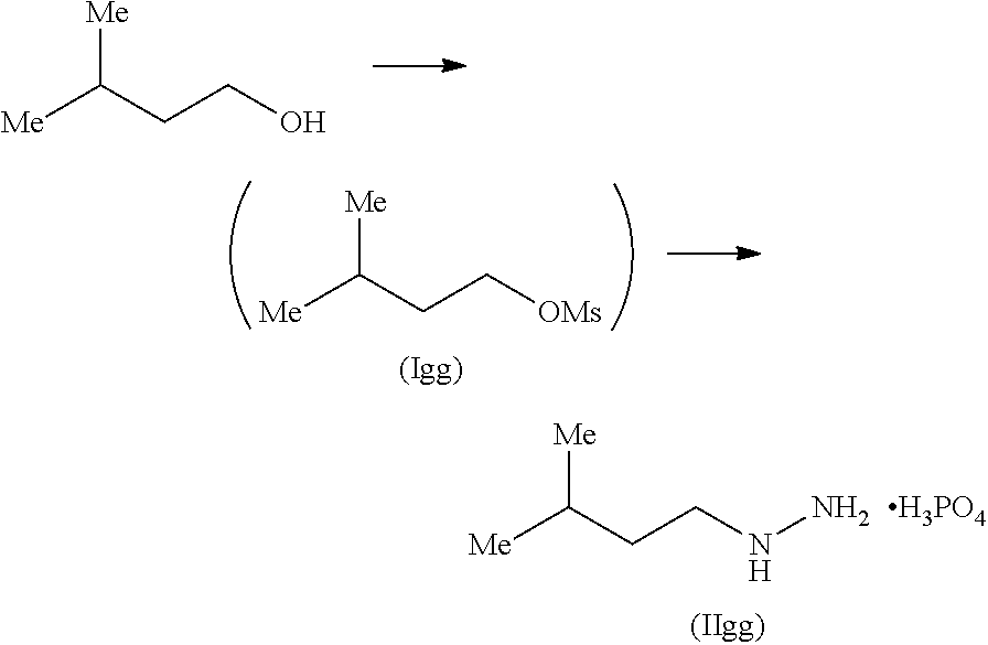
[Me]C(CCNN)[Me].[H3PO4].[Me]C(CCO)[Me].[Me]C(CC[OMs])[Me]
